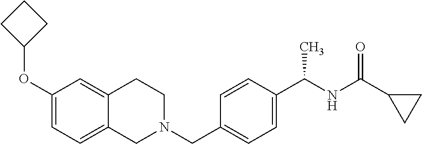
C1(OC2CCC2)=CC=C2C(=C1)CCN(CC1=CC=C(C(NC(C3CC3)=O)C)C=C1)C2
